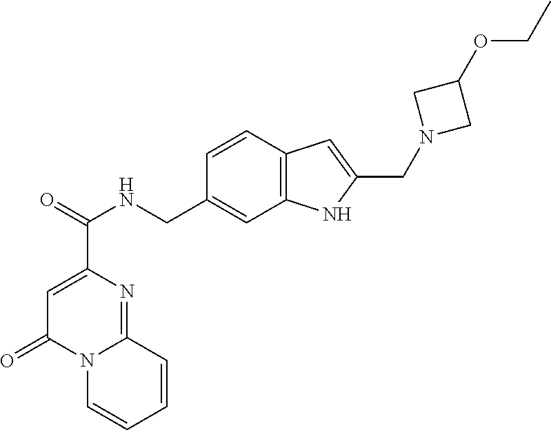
C1=C(C(=O)NCC2=CC3=C(C=C2)C=C(CN2CC(OCC)C2)N3)N=C2N(C1=O)C=CC=C2
